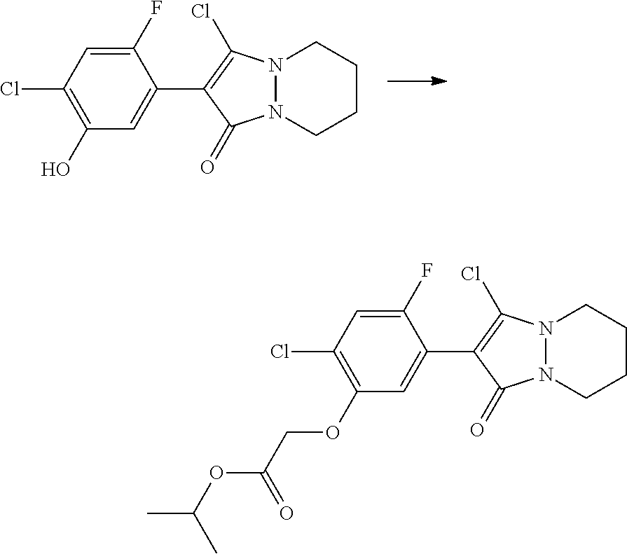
C1(O)=C(Cl)C=C(F)C(C2=C(Cl)N3N(C2=O)CCCC3)=C1.C1(OCC(OC(C)C)=O)=C(Cl)C=C(F)C(C2=C(Cl)N3N(C2=O)CCCC3)=C1
